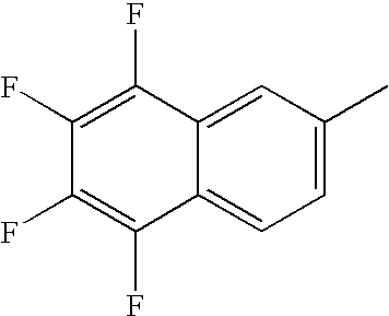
C1=C(C)C=C2C(=C1)C(F)=C(F)C(F)=C2F
